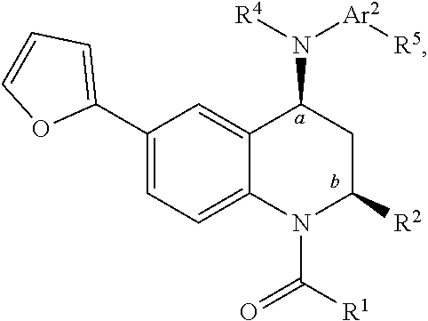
C1(C2=CC=CO2)=CC=C2C(=C1)C(N([R4])[Ar2][R5])CC([R2])N2C([R1])=O
